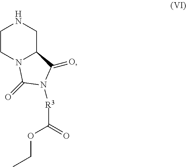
C1CN2C(CN1)C(=O)N([R3]C(=O)OCC)C2=O
